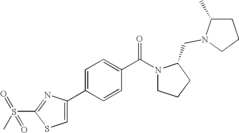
C1=C(C2=CSC(S(C)(=O)=O)=N2)C=CC(C(N2CCCC2CN2C(C)CCC2)=O)=C1
